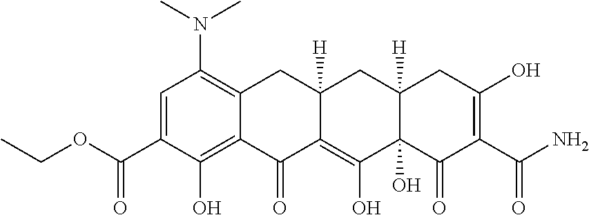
C1=C(C(OCC)=O)C(O)=C2C(=C1N(C)C)CC1([H])C(=C(O)C3(O)C([H])(C1)CC(O)=C(C(=O)N)C3=O)C2=O
